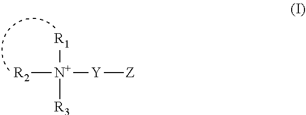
[Y]([Z])[N+]([R2])([R1])[R3]
